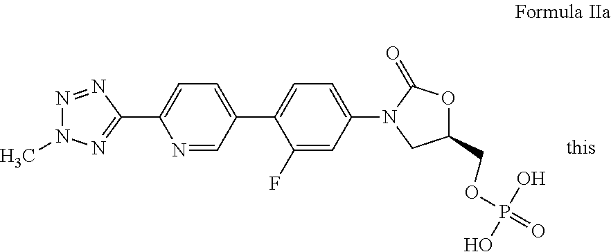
N1=NC(C2=CC=C(C3=CC=C(N4C(=O)OC(COP(O)(=O)O)C4)C=C3F)C=N2)=NN1C
